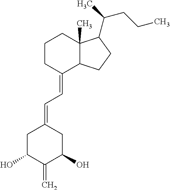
C12(C)C(C(=CC=C3CC(O)C(=C)C(O)C3)CCC1)CCC2C(C)CCC
